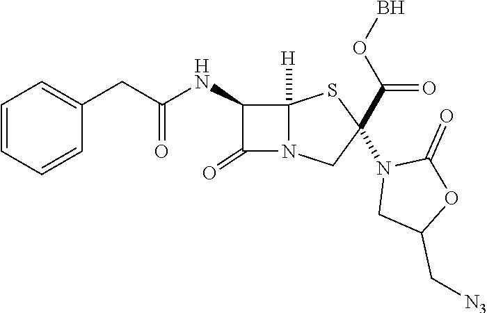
C1=CC=CC(CC(NC2C(=O)N3C2([H])SC(N2CC(C[N3])OC2=O)(C(=O)OB)C3)=O)=C1
